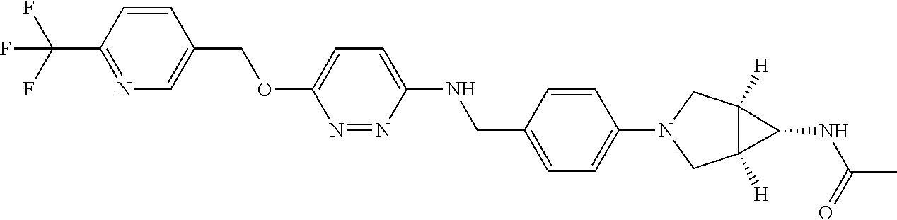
C1=CC(C(F)(F)F)=NC=C1COC1=CC=C(NCC2=CC=C(N3CC4([H])C([H])(C3)C4NC(=O)C)C=C2)N=N1
